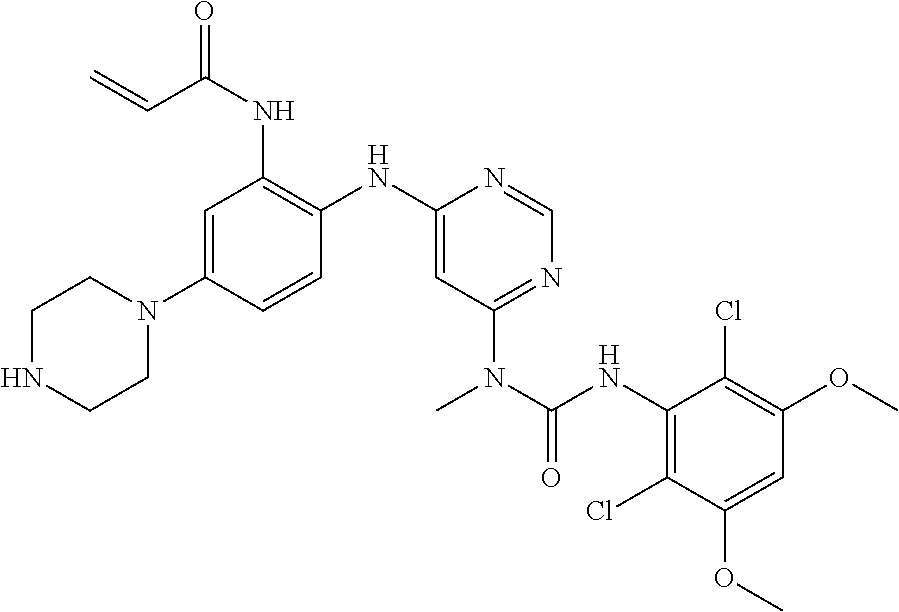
C1=C(N2CCNCC2)C=CC(NC2=CC(N(C(NC3=C(Cl)C(OC)=CC(OC)=C3Cl)=O)C)=NC=N2)=C1NC(C=C)=O
